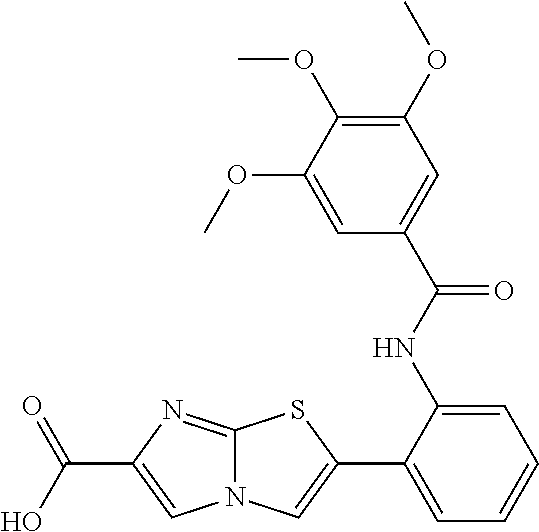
C12=NC(C(=O)O)=CN1C=C(C1=CC=CC=C1NC(C1=CC(OC)=C(OC)C(OC)=C1)=O)S2
